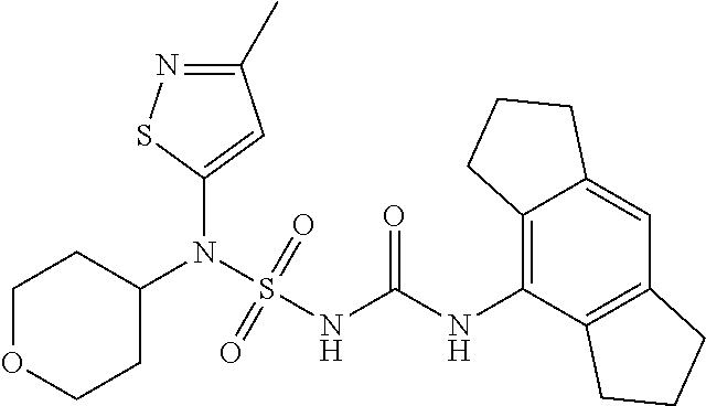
C1(N(S(NC(NC2=C3C(=CC4=C2CCC4)CCC3)=O)(=O)=O)C2CCOCC2)=CC(C)=NS1
